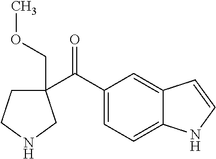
C1(C(C2=CC=C3C(=C2)C=CN3)=O)(COC)CCNC1
